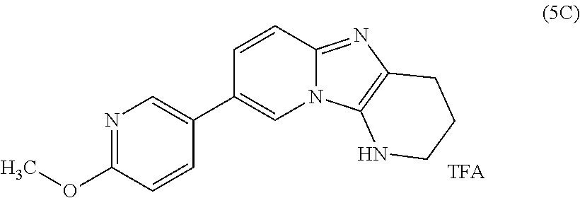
C1(C2=CN3C(=NC4=C3NCCC4)C=C2)=CN=C(OC)C=C1
